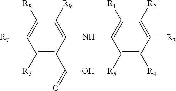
C1([R6])=C(C(=O)O)C(NC2=C([R1])C([R2])=C([R3])C([R4])=C2[R5])=C([R9])C([R8])=C1[R7]
